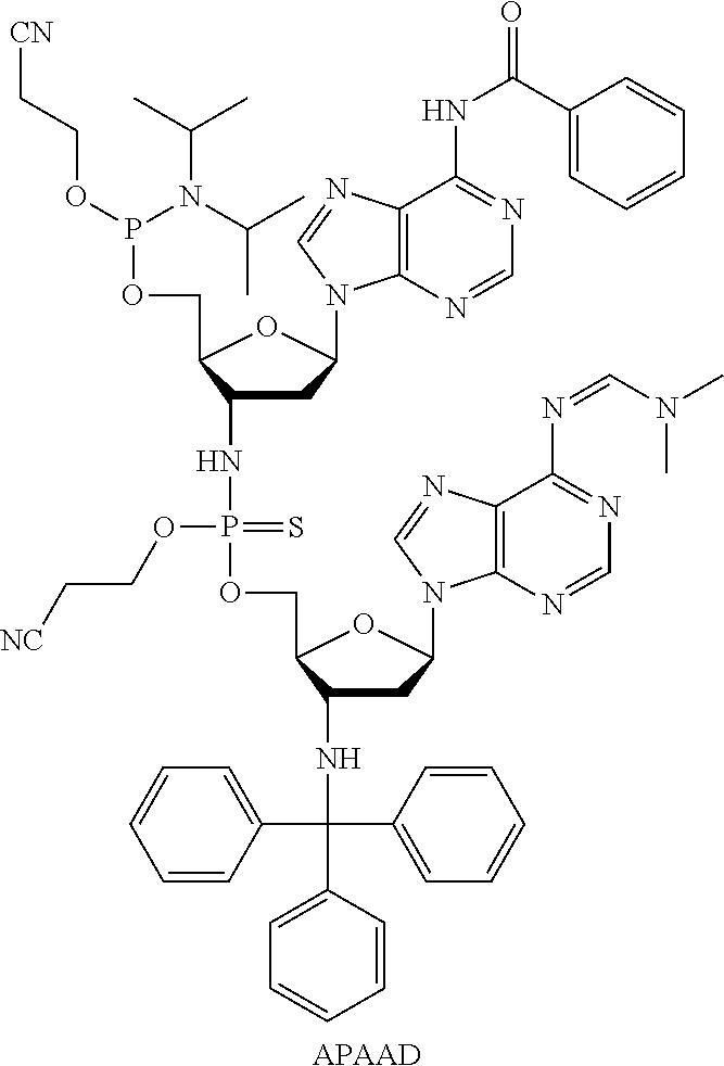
C1(NC(C2=CC=CC=C2)(C2=CC=CC=C2)C2=CC=CC=C2)CC(N2C3=C(N=C2)C(N=CN(C)C)=NC=N3)OC1COP(=S)(OCC[NC])NC1CC(N2C3=C(N=C2)C(NC(=O)C2=CC=CC=C2)=NC=N3)OC1COP(OCC[CN])N(C(C)C)C(C)C.[APAAD]
